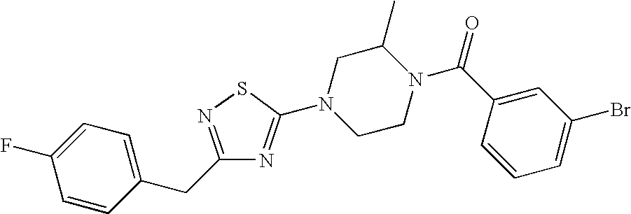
C1=CC(CC2=NSC(N3CCN(C(C4=CC(Br)=CC=C4)=O)C(C)C3)=N2)=CC=C1F
